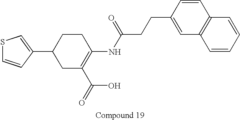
C1(C2CC(C(=O)O)=C(NC(CCC3=CC4=C(C=C3)C=CC=C4)=O)CC2)=CSC=C1
